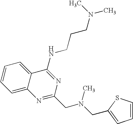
C1=C2C(=CC=C1)C(NCCCN(C)C)=NC(CN(CC1=CC=CS1)C)=N2
